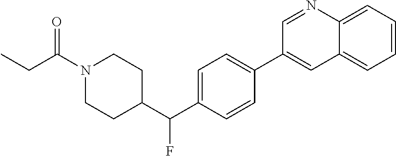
C1=C2C(=CC=C1)C=C(C1=CC=C(C(C3CCN(C(CC)=O)CC3)F)C=C1)C=N2
